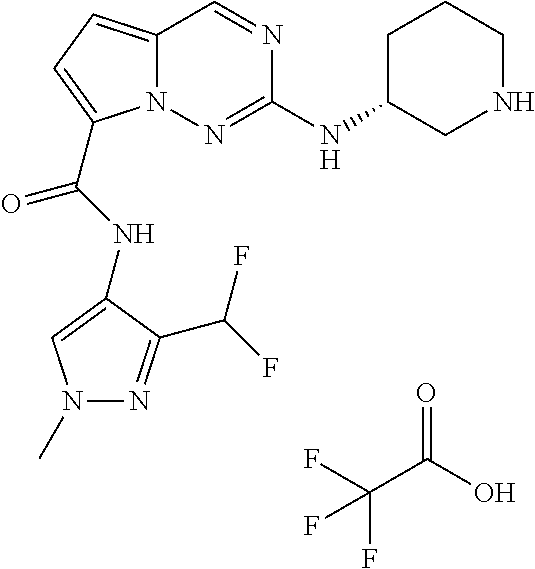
O=C(O)C(F)(F)F.N1=CC2=CC=C(C(NC3=CN(C)N=C3C(F)F)=O)N2N=C1NC1CNCCC1
